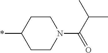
C1CC(*)CCN1C(=O)C(C)C
